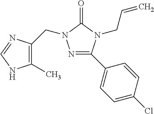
N1=C(C2=CC=C(Cl)C=C2)N(CC=C)C(=O)N1CC1=C(C)NC=N1
